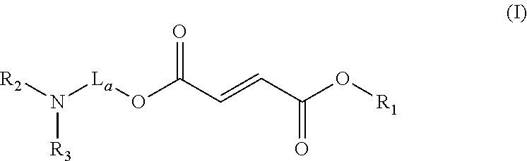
[R2]N([La]OC(C=CC(O[R1])=O)=O)[R3]
